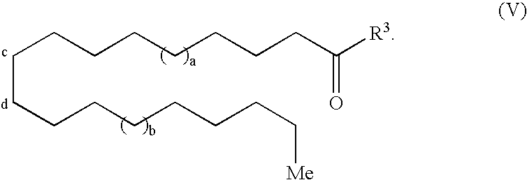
C(CCCCCCCC([R3])=O)CCCCCCCC[Me]
